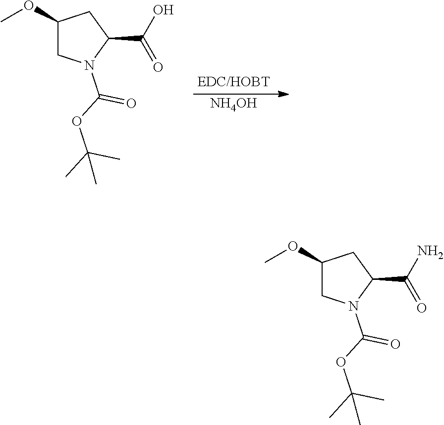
[NH4OH].C1(C(O)=O)CC(OC)CN1C(OC(C)(C)C)=O.C1(C(N)=O)CC(OC)CN1C(OC(C)(C)C)=O
